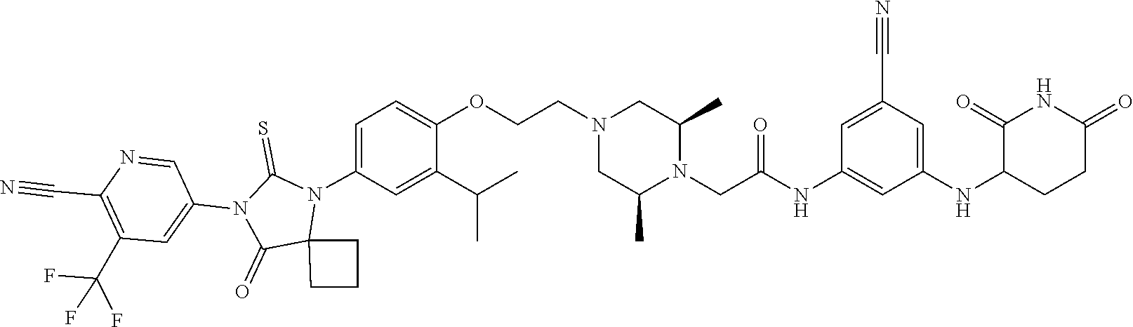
C12(N(C3=CC=C(OCCN4CC(C)N(CC(NC5=CC(NC6C(=O)NC(=O)CC6)=CC(C#N)=C5)=O)C(C)C4)C(C(C)C)=C3)C(=S)N(C3=CC(C(F)(F)F)=C(C#N)N=C3)C1=O)CCC2
